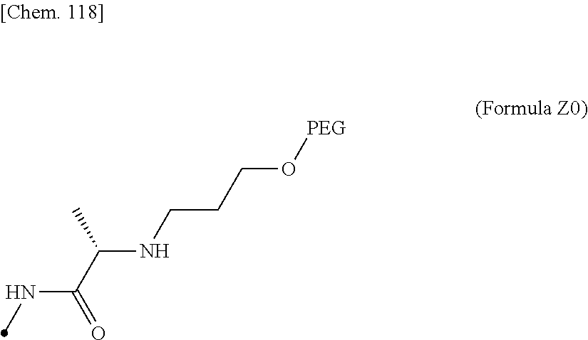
[PEG]OCCCNC(C(NC)=O)C
